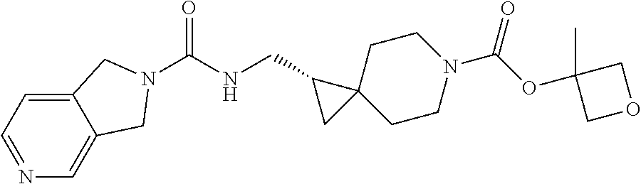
O=C(OC1(C)COC1)N1CCC2(CC1)C(CNC(=O)N1CC3=CN=CC=C3C1)C2
